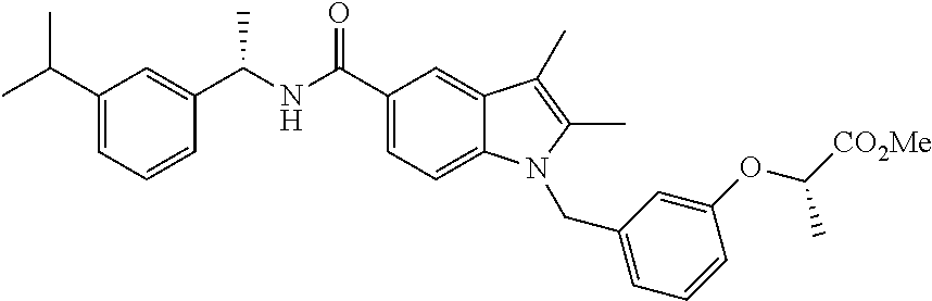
C1(C(NC(C2=CC=C3C(=C2)C(C)=C(C)N3CC2=CC=CC(OC([CO2Me])C)=C2)=O)C)=CC(C(C)C)=CC=C1
